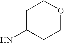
C1C(N)CCOC1
